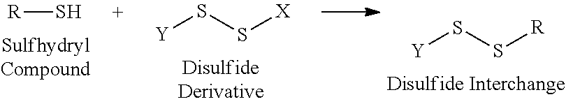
[R]S.[Y]SS[X].[Y]SS[R]
